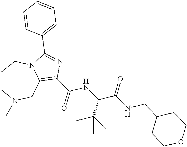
C1CN(C)CC2=C(C(NC(C(=O)NCC3CCOCC3)C(C)(C)C)=O)N=C(C3=CC=CC=C3)N2C1
